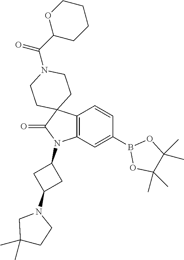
C12=C(C=C(B3OC(C)(C)C(C)(C)O3)C=C1)N(C1CC(N3CC(C)(C)CC3)C1)C(=O)C21CCN(C(C2CCCCO2)=O)CC1
